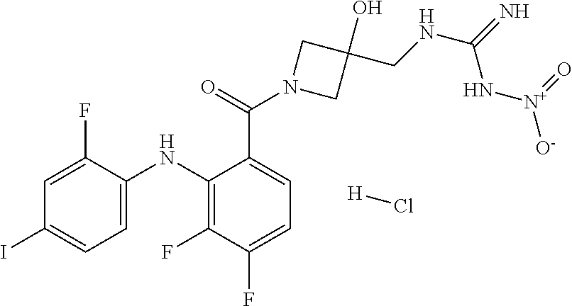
C1=C(F)C(NC2=C(F)C(F)=CC=C2C(=O)N2CC(O)(CNC(=N)N[N+]([O-])=O)C2)=CC=C1I.[H]Cl
